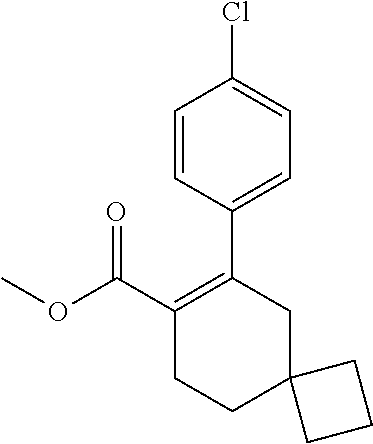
COC(C1=C(C2=CC=C(Cl)C=C2)CC2(CCC2)CC1)=O
